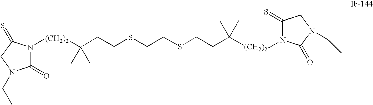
C1(=O)N(CC)CC(=S)N1[(CH2)2]C(CCSCCSCCC(C)(C)[(CH2)2]N1C(=S)CN(CC)C1=O)(C)C
